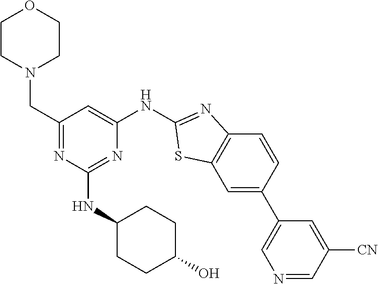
C1=C(C2=CN=CC([CN])=C2)C=CC2=C1SC(NC1=CC(CN3CCOCC3)=NC(NC3CCC(O)CC3)=N1)=N2
